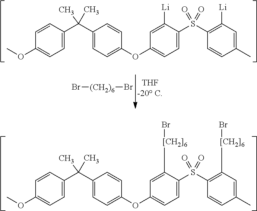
C1=CC(C(C2=CC=C(OC3=CC=C(S(C4=C([Li])C=C(C)C=C4)(=O)=O)C([Li])=C3)C=C2)(C)C)=CC=C1OC.Br[(CH2)6]Br.C1=CC(C(C2=CC=C(OC3=CC=C(S(C4=C([[CH2]6]Br)C=C(C)C=C4)(=O)=O)C([[CH2]6]Br)=C3)C=C2)(C)C)=CC=C1OC
